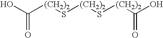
OC([(CH2)2]S[(CH2)2]S[(CH2)2]C(O)=O)=O
